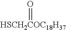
[HSCH2COC18H37]=O
